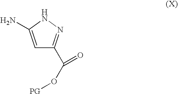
C1=C(N)NN=C1C(O[PG])=O
